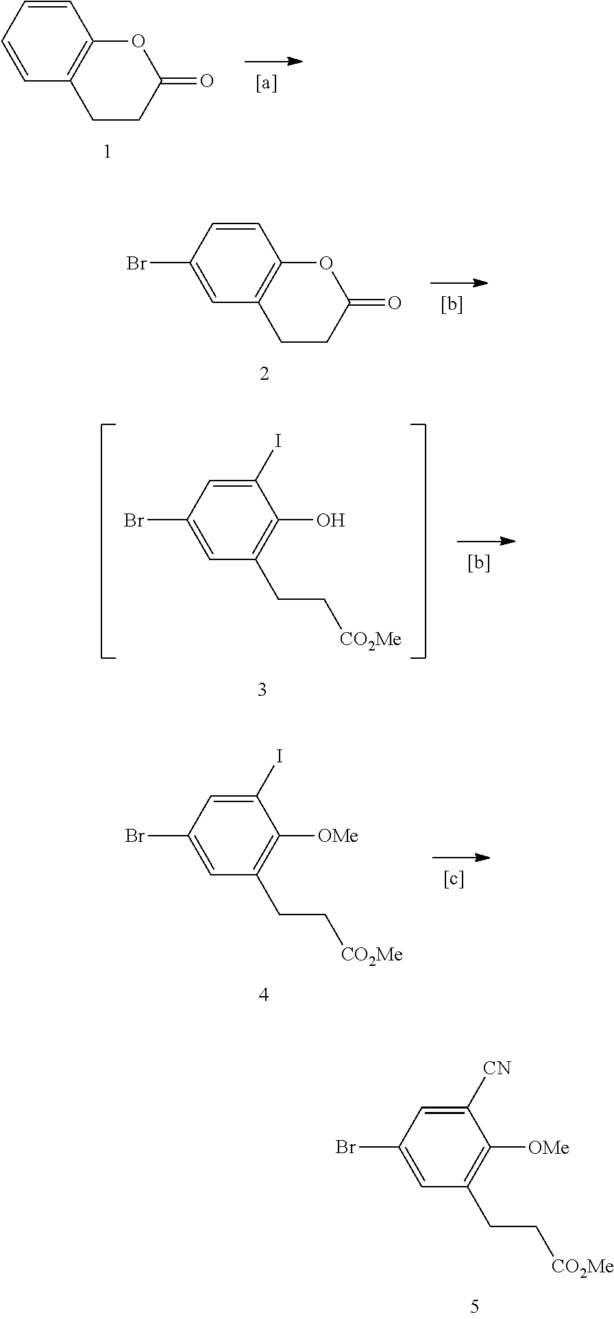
C1=CC=CC2=C1OC(=O)CC2.C1(I)=CC(Br)=CC(CC[CO2Me])=C1O.C1(I)=CC(Br)=CC(CC[CO2Me])=C1[OMe].C1([CN])=CC(Br)=CC(CC[CO2Me])=C1[OMe].C1=CC(Br)=CC2=C1OC(=O)CC2
